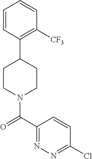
C1=CC(C2CCN(C(=O)C3=NN=C(Cl)C=C3)CC2)=C([CF3])C=C1
